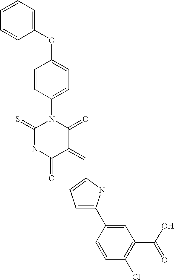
C1(OC2=CC=C(N3C(=S)NC(=O)C(=CC4=CC=C(C5=CC(C(O)=O)=C(Cl)C=C5)N4)C3=O)C=C2)=CC=CC=C1
